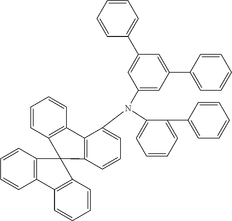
C1=CC=C(N(C2=CC=CC3=C2C2=C(C=CC=C2)C32C3=C(C=CC=C3)C3=C2C=CC=C3)C2=CC(C3=CC=CC=C3)=CC(C3=CC=CC=C3)=C2)C(C2=CC=CC=C2)=C1
